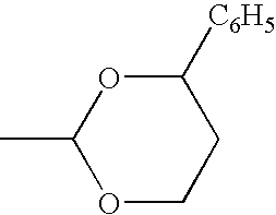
C1(C)OCCC([C6H5])O1
